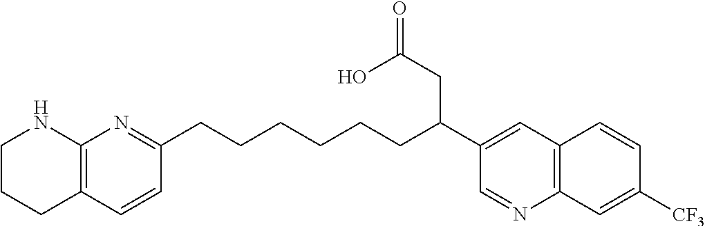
C1CCC2=C(N1)N=C(CCCCCCC(C1=CC3=C(N=C1)C=C([CF3])C=C3)CC(=O)O)C=C2
